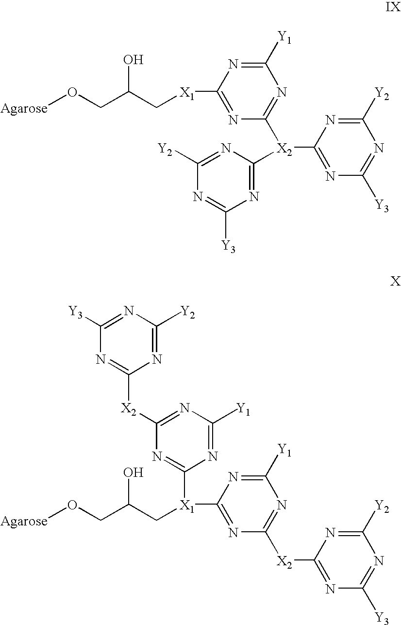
[Agarose]OCC(C[X1]C1=NC([X2](C2=NC([Y3])=NC([Y2])=N2)C2=NC([Y3])=NC([Y2])=N2)=NC([Y1])=N1)O.[Agarose]OCC(C[X1](C1=NC([X2]C2=NC([Y3])=NC([Y2])=N2)=NC([Y1])=N1)C1=NC([X2]C2=NC([Y3])=NC([Y2])=N2)=NC([Y1])=N1)O
